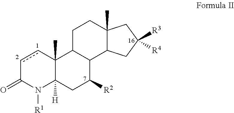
c1cC2(C)C([H])(N([R1])C1=O)CC([R2])C1C2CCC2(C)C1CC([R3])([R4])C2
